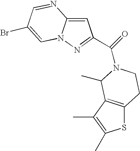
C1=C2N(N=C1C(N1CCC3=C(C(C)=C(C)S3)C1C)=O)C=C(Br)C=N2
